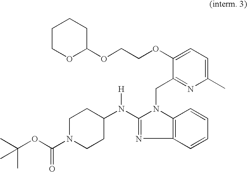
C1N(C(OC(C)(C)C)=O)CCC(N([H])C2=NC3=C(N2CC2=NC(C)=CC=C2OCCOC2CCCCO2)C=CC=C3)C1
